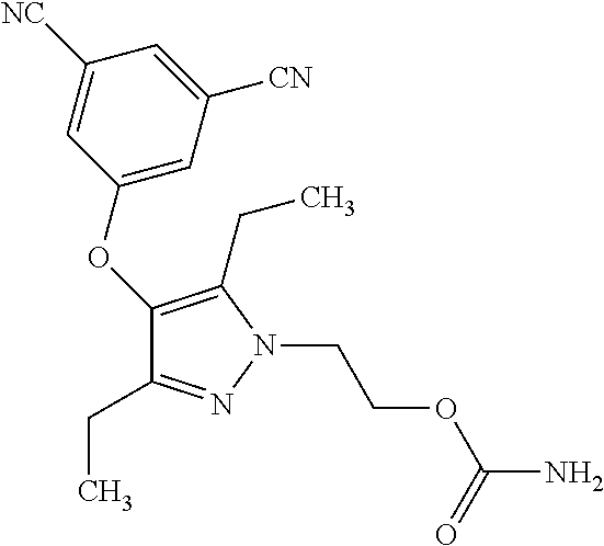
C1(CC)=NN(CCOC(N)=O)C(CC)=C1OC1=CC([CN])=CC([NC])=C1
